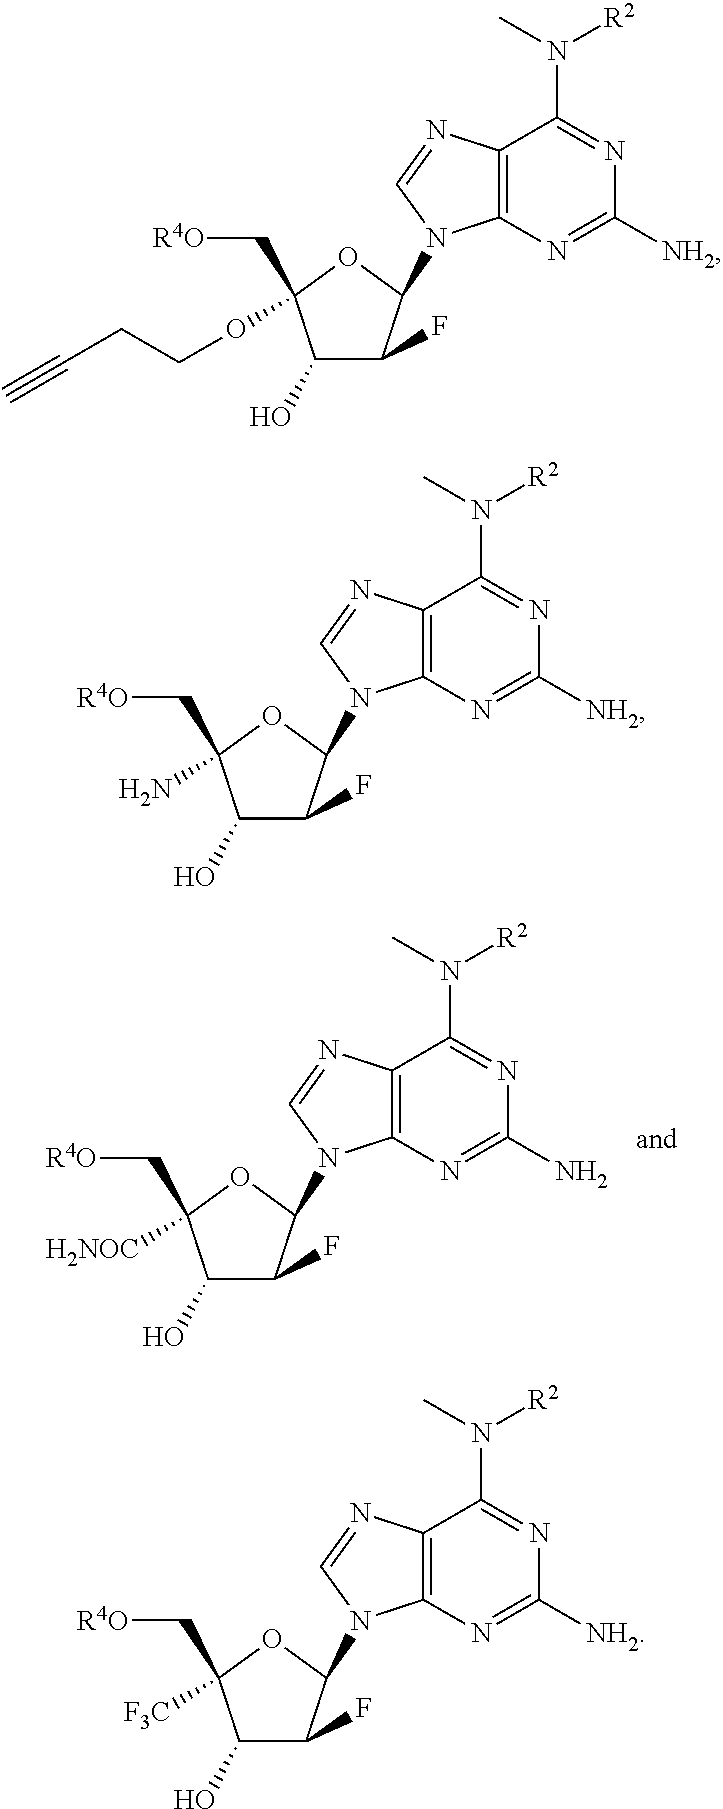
C12=C(N=C(N)N=C1N(C)[R2])N(C1C(F)C(O)C(C[R4O])([H2NOC])O1)C=N2.C12=C(N=C([NH2])N=C1N(C)[R2])N(C1C(F)C(O)C(C[R4O])(OCCC#C)O1)C=N2.C12=C(N=C([NH2])N=C1N(C)[R2])N(C1C(F)C(O)C(C[R4O])(N)O1)C=N2.C12=C(N=C([NH2])N=C1N(C)[R2])N(C1C(F)C(O)C(C[R4O])([F3C])O1)C=N2
